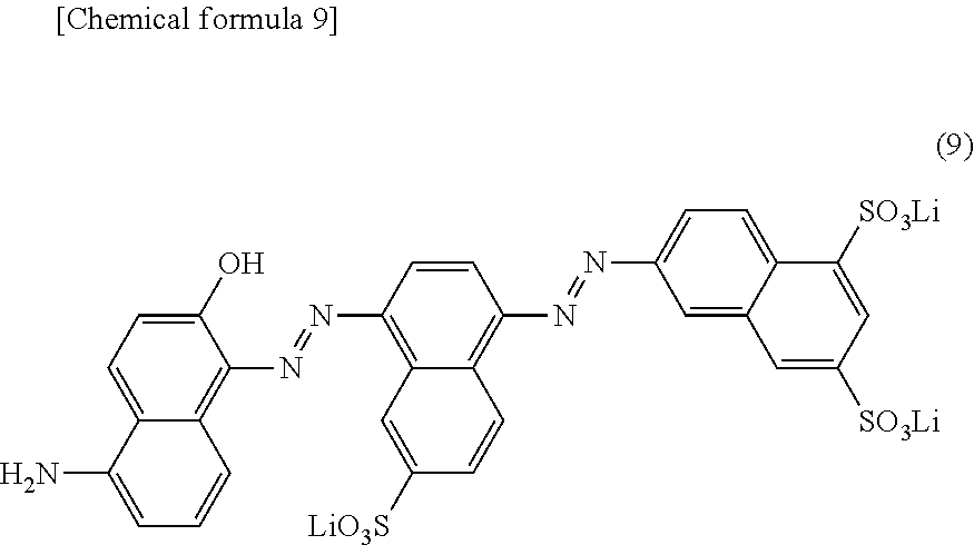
C1(O)=CC=C2C(=C1N=NC1=C3C(=C(N=NC4=CC=C5C(=C4)C=C([SO3Li])C=C5[SO3Li])C=C1)C=CC([LiO3S])=C3)C=CC=C2N
